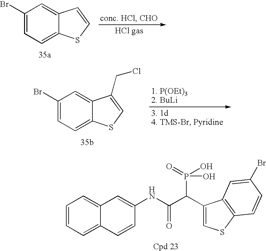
C1(Br)=CC=C2C(=C1)C=CS2.C1(Br)=CC=C2C(=C1)C(CCl)=CS2.C1=CC=C2C(=C1)C=C(NC(C(C1=CSC3=C1C=C(Br)C=C3)P(=O)(O)O)=O)C=C2
